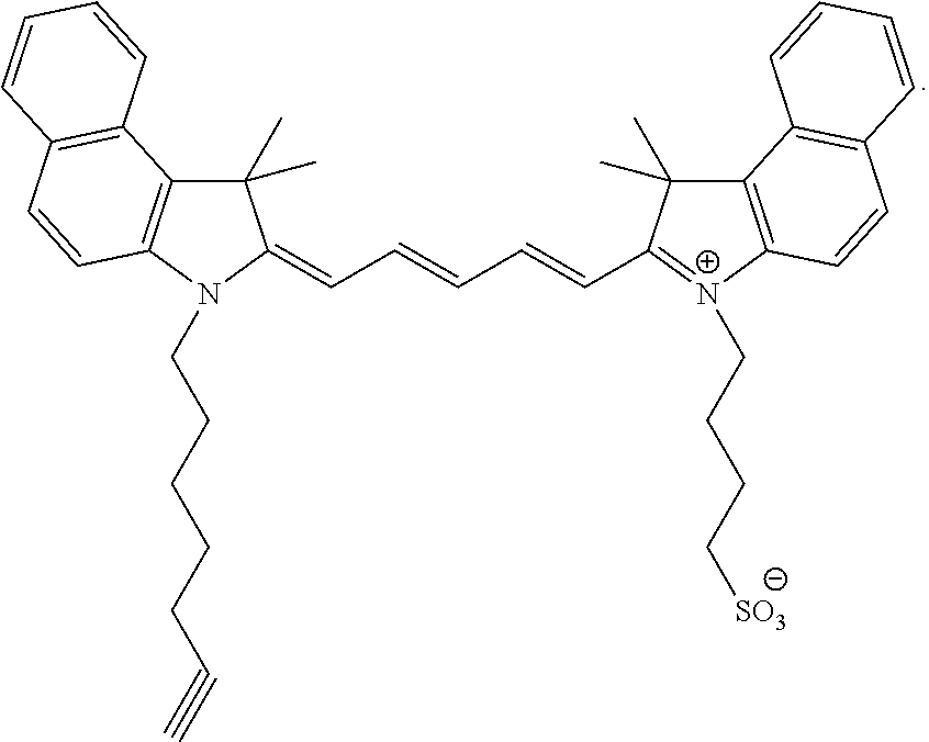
C1(C)(C)C2=C(N(CCCCCC#C)C1=CC=CC=CC1=[N+](CCCC[SO3])C3=C(C1(C)C)C1=C(C=C3)C=CC=C1)C=CC1=C2C=CC=C1
